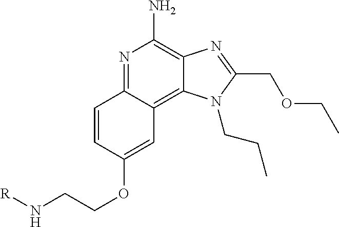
C1=CC2=NC(N)=C3C(=C2C=C1OCCN[R])N(CCC)C(COCC)=N3
